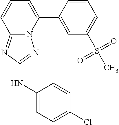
C1=CC(C2=CC=CC3=NC(NC4=CC=C(Cl)C=C4)=NN23)=CC(S(C)(=O)=O)=C1
